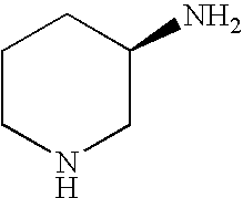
C1CNCC(N)C1
